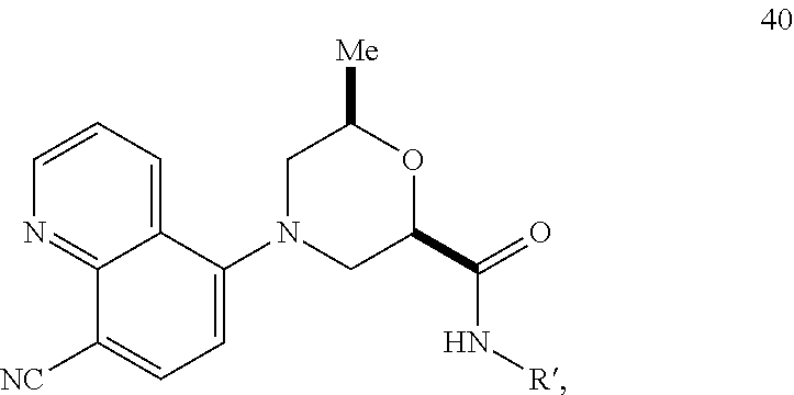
N1=C2C(=CC=C1)C(N1CC(C(=O)N[R])OC([Me])C1)=CC=C2[NC]
